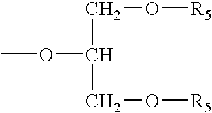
COC(CO[R5])CO[R5]
